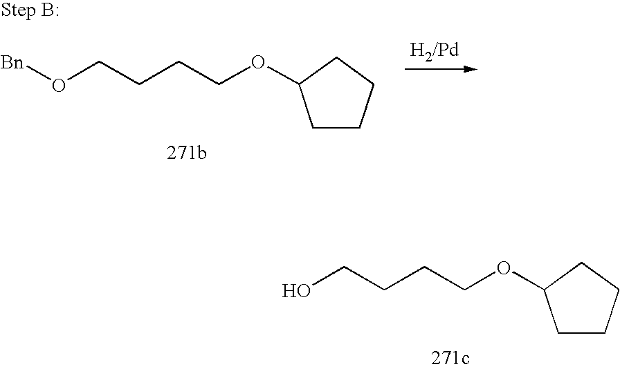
[Bn]OCCCCOC1CCCC1.OCCCCOC1CCCC1
